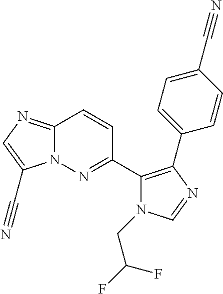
N12C(=NC=C1C#N)C=CC(C1=C(C3=CC=C(C#N)C=C3)N=CN1CC(F)F)=N2
